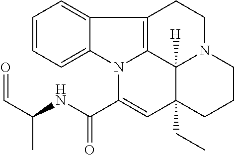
C1=CC=C2C(=C1)C1=C3N2C(C(NC(C=O)C)=O)=CC2(CC)C3([H])N(CC1)CCC2
